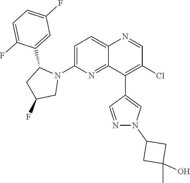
C1=C(N2C(C3=CC(F)=CC=C3F)CC(F)C2)N=C2C(=C1)N=CC(Cl)=C2C1=CN(C2CC(C)(O)C2)N=C1
